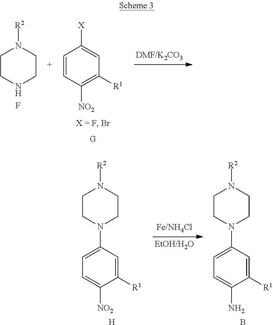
C1CNCCN1[R2].F.C1=CC([NO2])=C([R1])C=C1[X].C1CN(C2=CC=C([NO2])C([R1])=C2)CCN1[R2].[H].C1CN(C2=CC=C(N)C([R1])=C2)CCN1[R2].B
